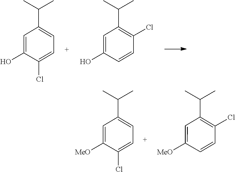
C1(Cl)=CC=C(C(C)C)C=C1O.C1=CC(Cl)=C(C(C)C)C=C1O.C1(Cl)=CC=C(C(C)C)C=C1[MeO].C1=CC(Cl)=C(C(C)C)C=C1[MeO]
